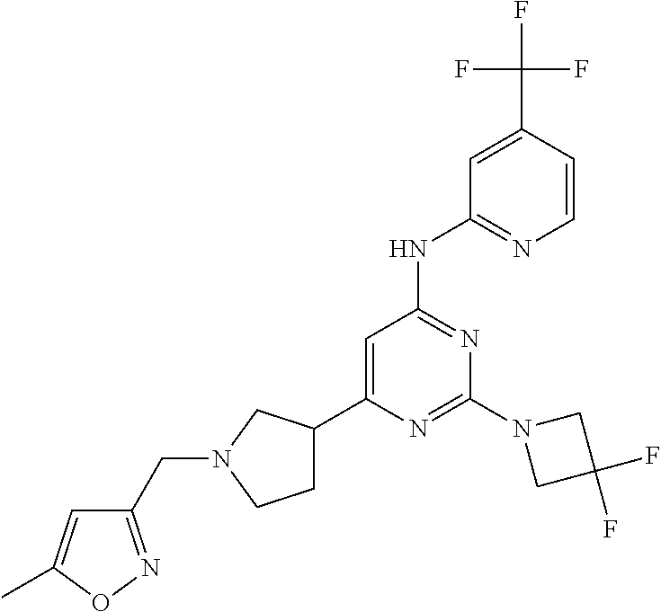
C1=C(C2CCN(CC3=NOC(C)=C3)C2)N=C(N2CC(F)(F)C2)N=C1NC1=NC=CC(C(F)(F)F)=C1
